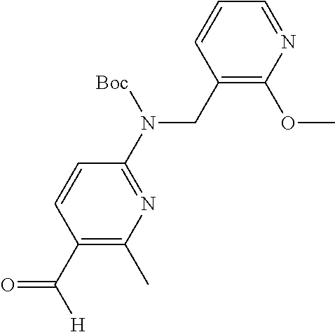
C1(N(CC2=C(OC)N=CC=C2)[Boc])=NC(C)=C(C(=O)[H])C=C1
